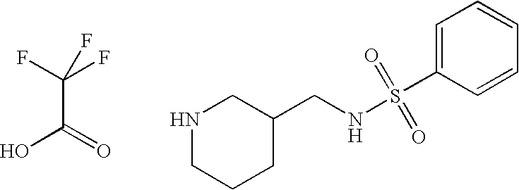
OC(=O)C(F)(F)F.N1CCCC(CNS(C2=CC=CC=C2)(=O)=O)C1
